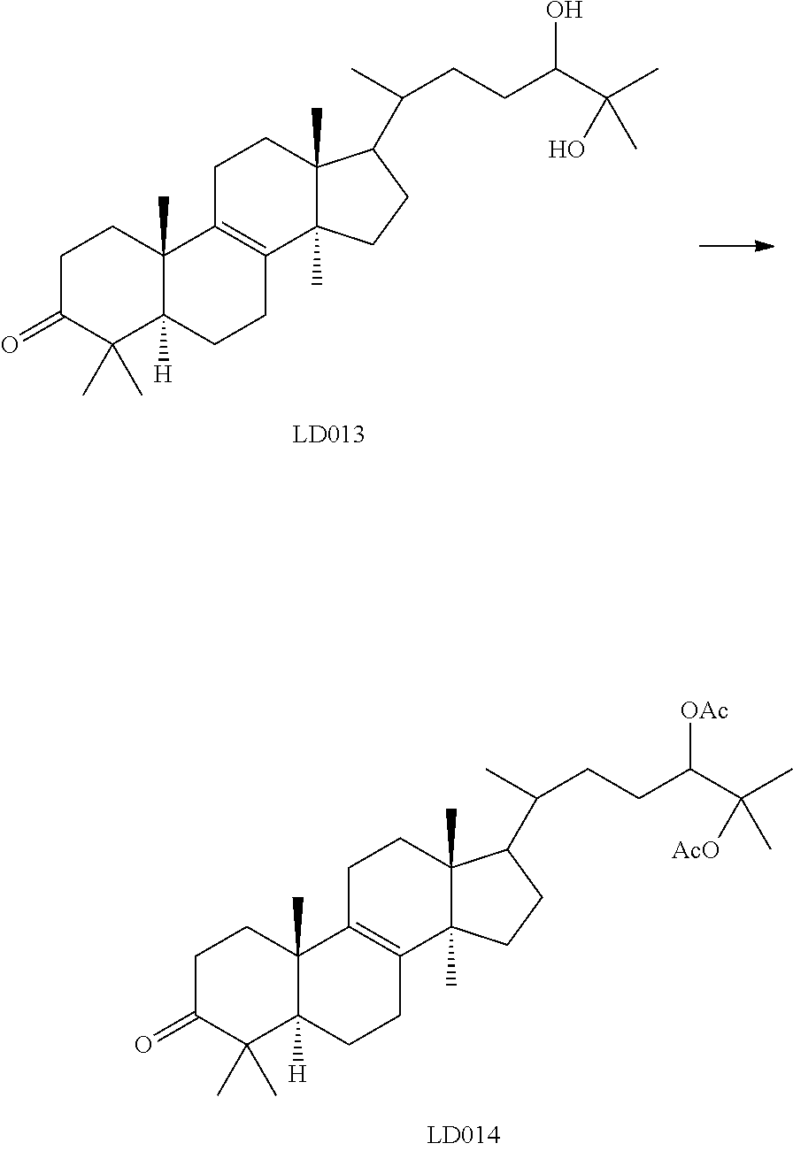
C1C(=O)C(C)(C)C2([H])C(C)(C1)C1=C(CC2)C2(C)C(C)(CC1)C(C(CCC(C(C)([AcO])C)[OAc])C)CC2.C1C(=O)C(C)(C)C2([H])C(C)(C1)C1=C(CC2)C2(C)C(C)(CC1)C(C(CCC(C(C)(O)C)O)C)CC2
